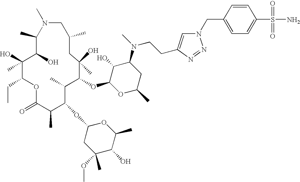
C1(C)C(O)C(O)(C)C(CC)OC(=O)C(C)C(OC2CC(C)(OC)C(O)C(C)O2)C(C)C(OC2OC(C)CC(N(C)CCC3=CN(CC4=CC=C(S(=O)(=O)N)C=C4)N=N3)C2O)C(O)(C)CC(C)CN1C
